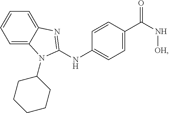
C1=C2C(=CC=C1)N=C(NC1=CC=C(C(N[OH])=O)C=C1)N2C1CCCCC1
